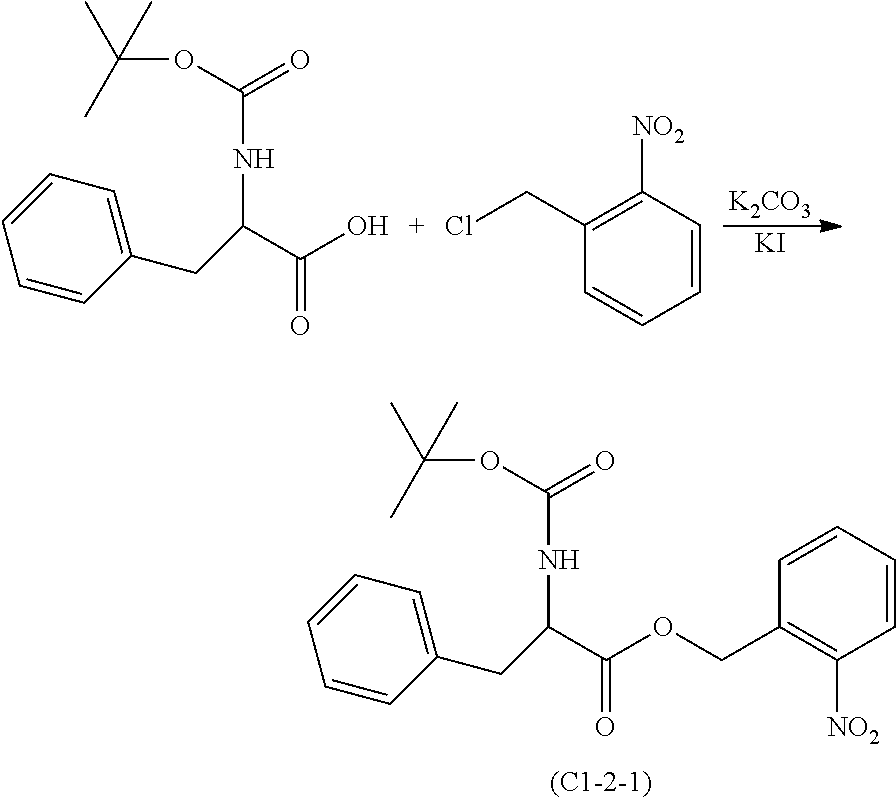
C1(CCl)=C([NO2])C=CC=C1.[K2CO3].[KI].C(O)(=O)C(NC(OC(C)(C)C)=O)CC1=CC=CC=C1.C(OCC1=C([NO2])C=CC=C1)(=O)C(NC(OC(C)(C)C)=O)CC1=CC=CC=C1
